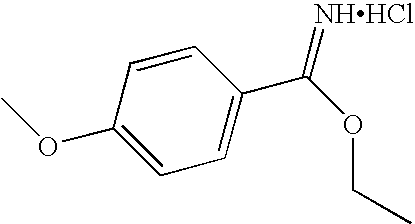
C1=CC(OC)=CC=C1C(OCC)=[NHHCl]
